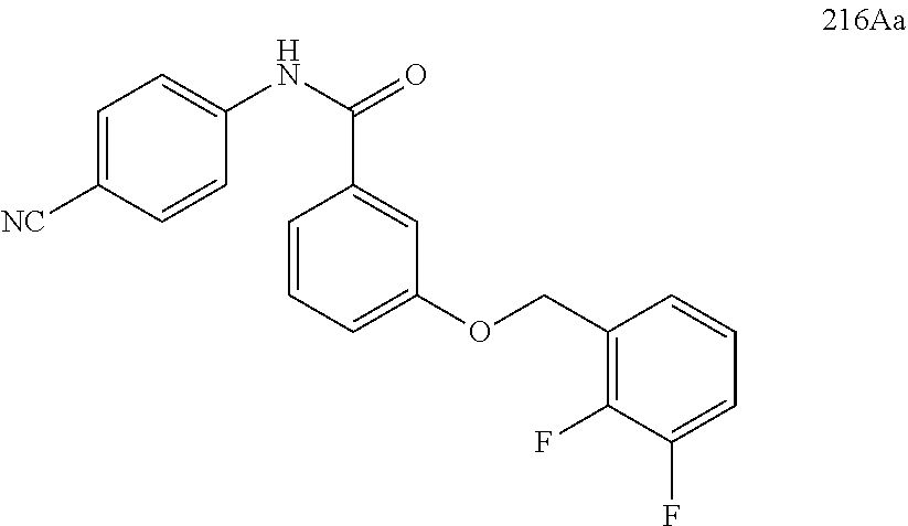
C1=C([NC])C=CC(NC(=O)C2=CC(OCC3=C(F)C(F)=CC=C3)=CC=C2)=C1
